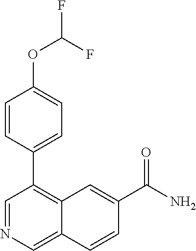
O(C1=CC=C(C2=C3C(=CN=C2)C=CC(C(N)=O)=C3)C=C1)C(F)F
